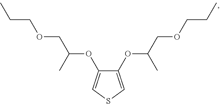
C1(OC(COCCC)C)=CSC=C1OC(COCCC)C
